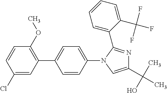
C1(Cl)=CC(C2=CC=C(N3C(C4=CC=CC=C4C(F)(F)F)=NC(C(C)(O)C)=C3)C=C2)=C(OC)C=C1
